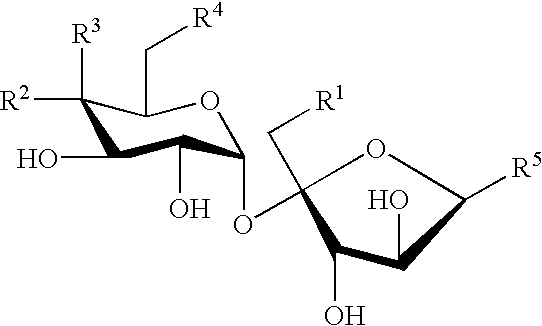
C1([R3])([R2])C(O)C(O)C(OC2(C[R1])C(O)C(O)C([R5])O2)OC1C[R4]
